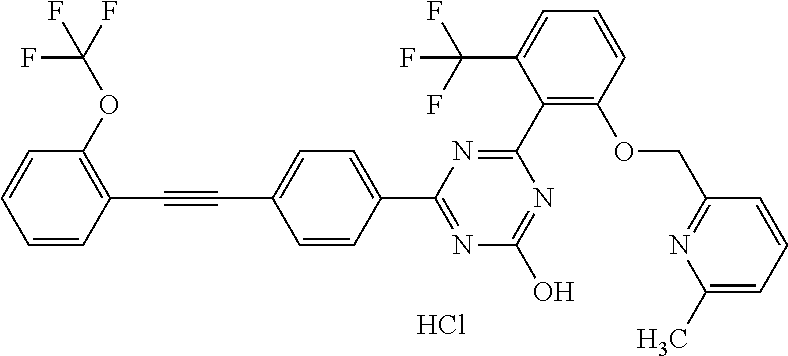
N1=C(O)N=C(C2=CC=C(C#CC3=C(OC(F)(F)F)C=CC=C3)C=C2)N=C1C1=C(OCC2=NC(C)=CC=C2)C=CC=C1C(F)(F)F.Cl
